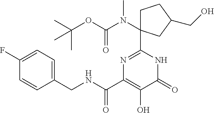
C1(=O)NC(C2(N(C(OC(C)(C)C)=O)C)CCC(CO)C2)=NC(C(NCC2=CC=C(F)C=C2)=O)=C1O
